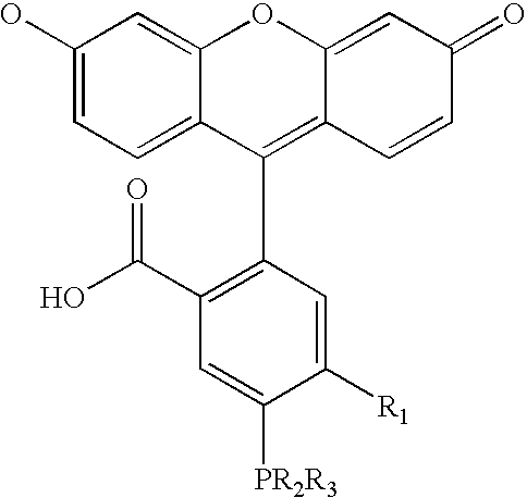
C1(O)=CC=C2C(=C1)OC1=CC(=O)C=CC1=C2C1=C(C(O)=O)C=C([PR2R3])C([R1])=C1
